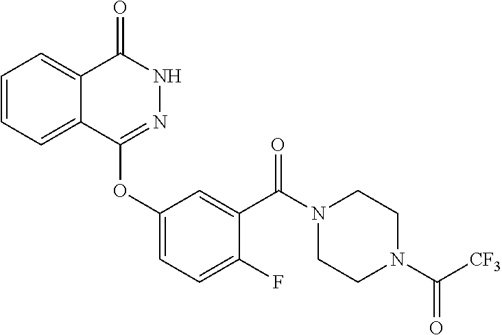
C1=CC=C2C(=C1)C(=O)NN=C2OC1=CC=C(F)C(C(N2CCN(C(=O)[CF3])CC2)=O)=C1
